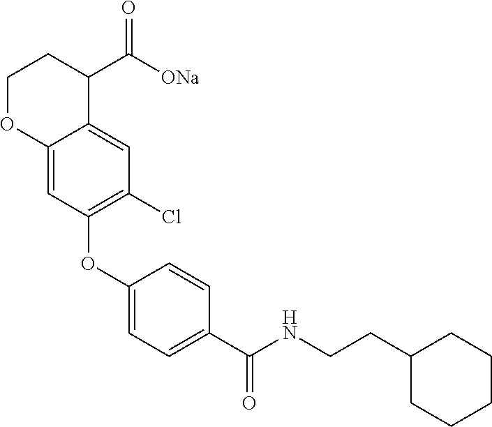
C1(OC2=C(Cl)C=C3C(=C2)OCCC3C([ONa])=O)=CC=C(C(NCCC2CCCCC2)=O)C=C1
